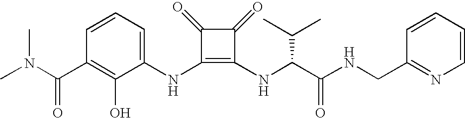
CN(C(C1=C(O)C(NC2=C(NC(C(NCC3=NC=CC=C3)=O)C(C)C)C(=O)C2=O)=CC=C1)=O)C
